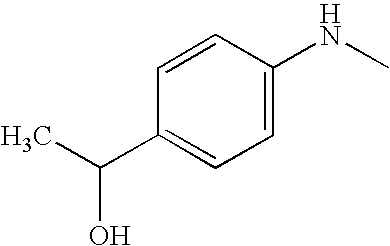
C1=CC(C(C)O)=CC=C1NC
